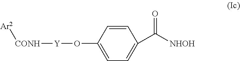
C1=CC(O[Y][CONH][Ar2])=CC=C1C([NHOH])=O
